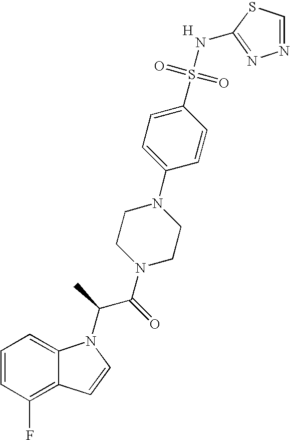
C1=CC(F)=C2C(=C1)N(C(C(N1CCN(C3=CC=C(S(=O)(=O)NC4=NN=CS4)C=C3)CC1)=O)C)C=C2.[H]
